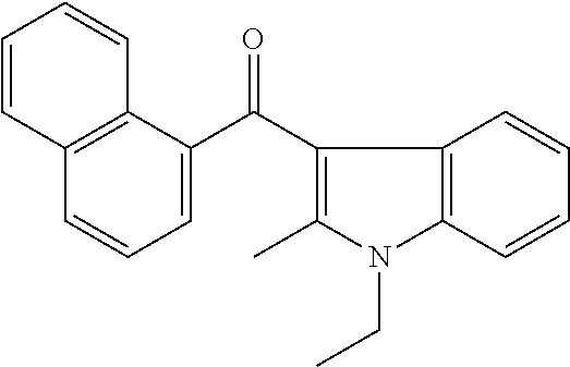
C12=C(C(C(C3=C(C)N(CC)C4=C3C=CC=C4)=O)=CC=C1)C=CC=C2
